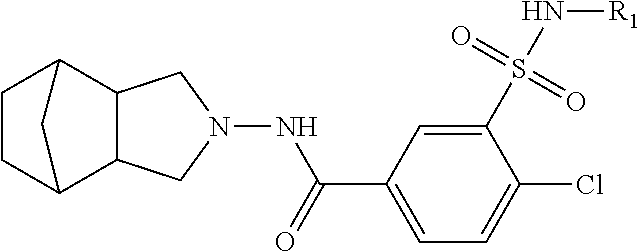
C12C(CN(NC(C3=CC=C(Cl)C(S(N[R1])(=O)=O)=C3)=O)C1)C1CCC2C1
